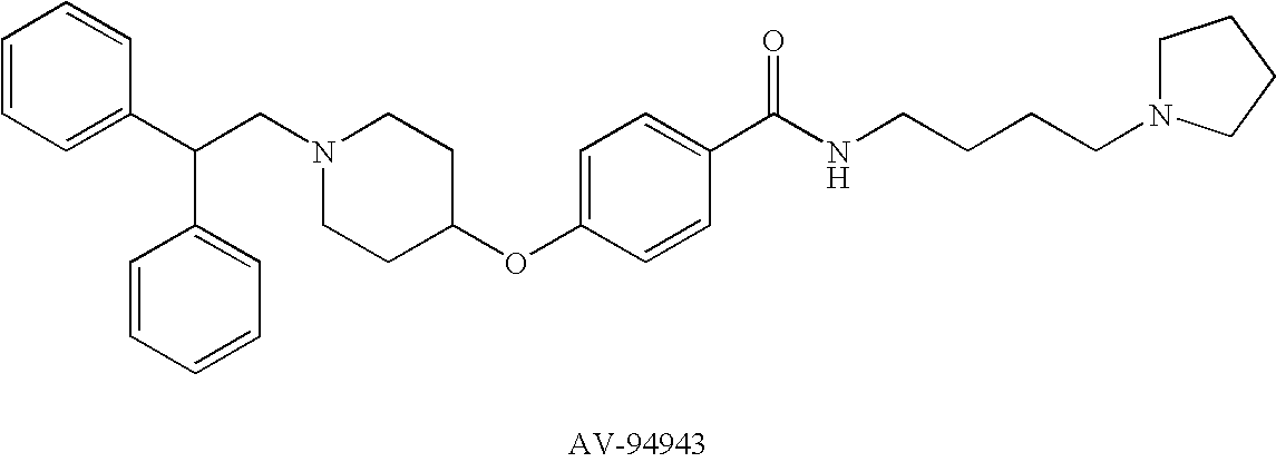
C(N1CCC(OC2=CC=C(C(NCCCCN3CCCC3)=O)C=C2)CC1)C(C1=CC=CC=C1)C1=CC=CC=C1
